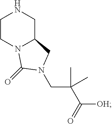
N1CCN2C(C1)CN(CC(C([OH])=O)(C)C)C2=O
